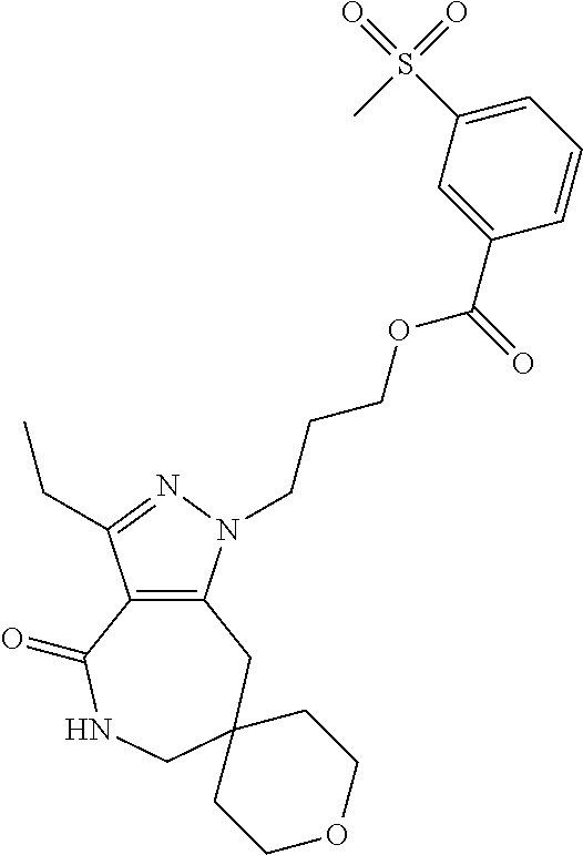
C12=C(N(CCCOC(C3=CC(S(=O)(=O)C)=CC=C3)=O)N=C1CC)CC1(CNC2=O)CCOCC1
